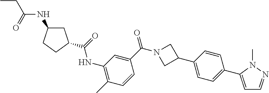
CCC(=O)NC1CC(C(=O)NC2=C(C)C=CC(C(N3CC(C4=CC=C(C5=CC=NN5C)C=C4)C3)=O)=C2)CC1
